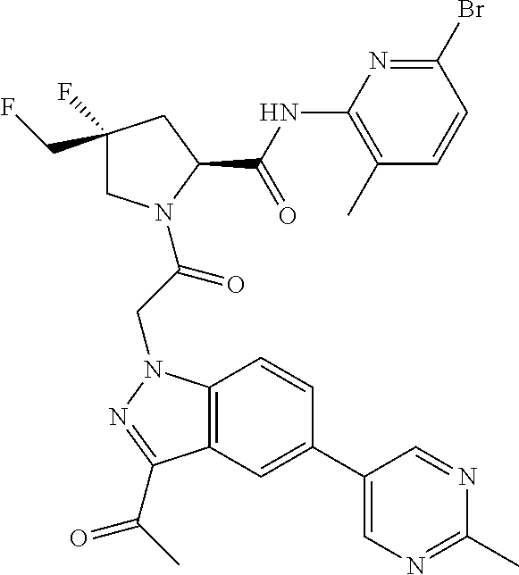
C1(NC(C2CC(F)(CF)CN2C(CN2C3=C(C(C(C)=O)=N2)C=C(C2=CN=C(C)N=C2)C=C3)=O)=O)=C(C)C=CC(Br)=N1
